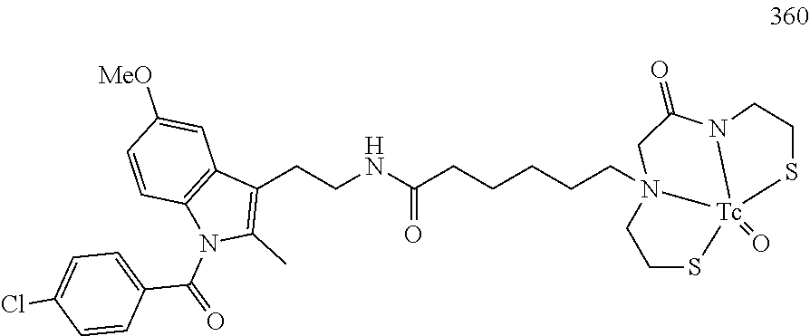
C(CCCCN12[Tc]3(=O)(N(C(=O)C1)CCS3)SCC2)C(NCCC1=C(C)N(C(C2=CC=C(Cl)C=C2)=O)C2=C1C=C([MeO])C=C2)=O
